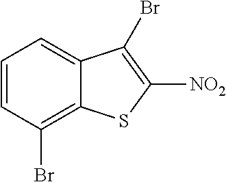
C1=C2C(=C(Br)C=C1)SC([NO2])=C2Br
